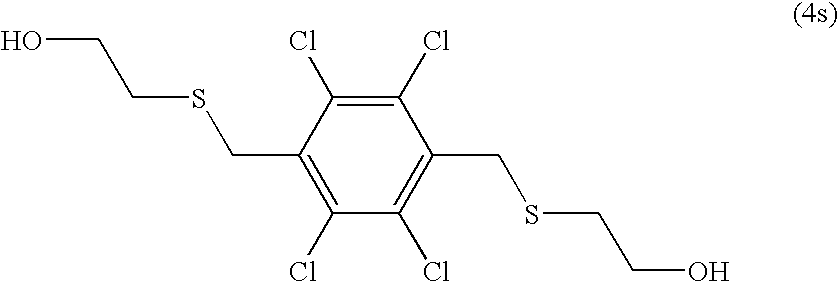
C1(CSCCO)=C(Cl)C(Cl)=C(CSCCO)C(Cl)=C1Cl
